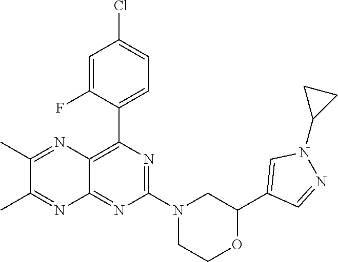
C1(C2=C3C(=NC(N4CCOC(C5=CN(C6CC6)N=C5)C4)=N2)N=C(C)C(C)=N3)=CC=C(Cl)C=C1F
